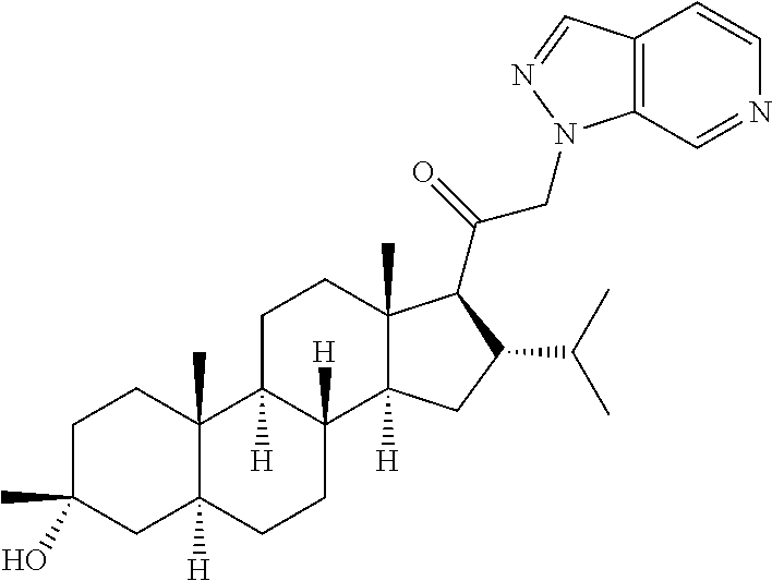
C1C(C)(O)CC2([H])C(C)(C1)C1([H])C([H])(CC2)C2([H])C(C)(CC1)C(C(=O)CN1C3=C(C=CN=C3)C=N1)C(C(C)C)C2
